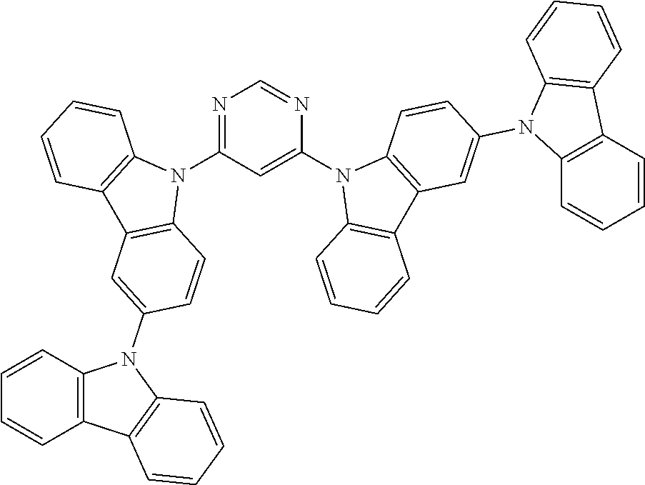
N1=C(N2C3=C(C4=C2C=CC(N2C5=C(C6=C2C=CC=C6)C=CC=C5)=C4)C=CC=C3)C=C(N2C3=C(C4=C2C=CC(N2C5=C(C6=C2C=CC=C6)C=CC=C5)=C4)C=CC=C3)N=C1
